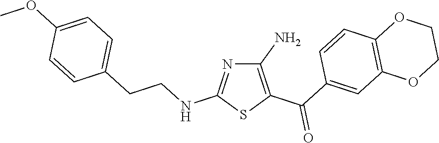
C1(N)=C(C(C2=CC3=C(C=C2)OCCO3)=O)SC(NCCC2=CC=C(OC)C=C2)=N1
